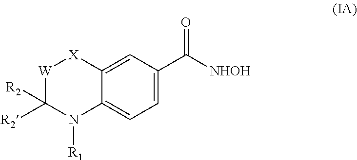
C12=CC(C(=O)[NHOH])=CC=C1N([R1])C([R2])([R2])[W][X]2
